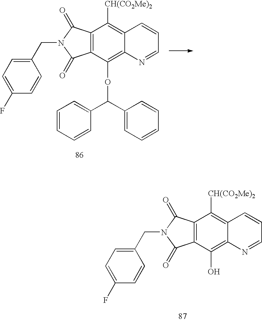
C12=C(C(=O)N(CC3=CC=C(F)C=C3)C1=O)C([CH(CO2Me)2])=C1C(=C2OC(C2=CC=CC=C2)C2=CC=CC=C2)N=CC=C1.C12=C(C(=O)N(CC3=CC=C(F)C=C3)C1=O)C([CH(CO2Me)2])=C1C(=C2O)N=CC=C1
